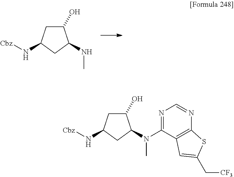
C1(O)CC(N[Cbz])CC1NC.CN(C1=NC=NC2=C1C=C(C[CF3])S2)C1C(O)CC(N[Cbz])C1
